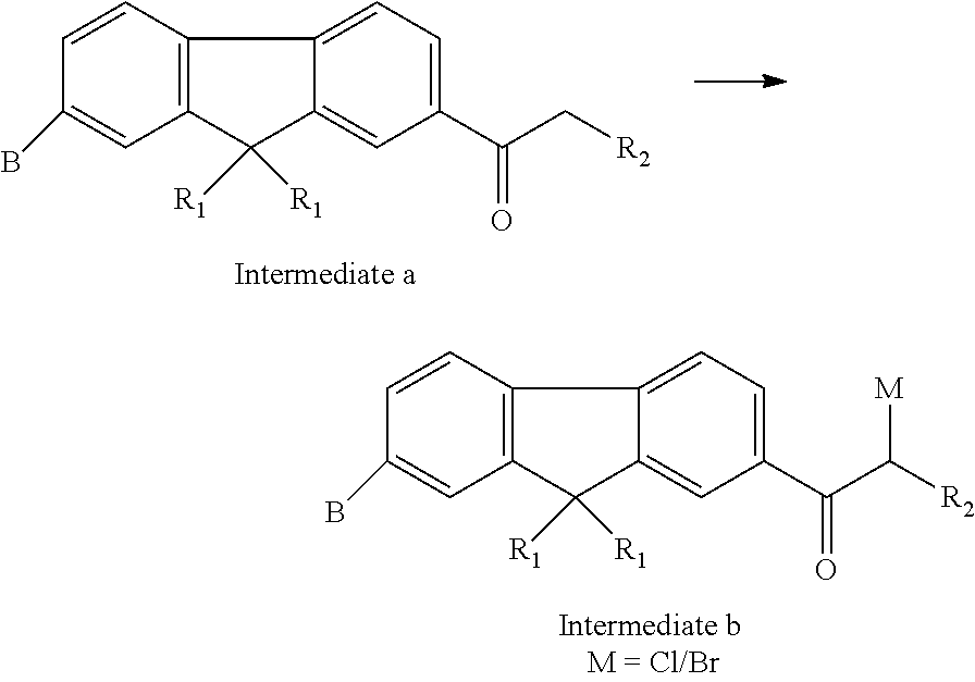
C12=C(C([R1])([R1])C3=CC(C(C[R2])=O)=CC=C13)C=C(B)C=C2.C12=C(C([R1])([R1])C3=CC(C(C([R2])[M])=O)=CC=C13)C=C(B)C=C2
